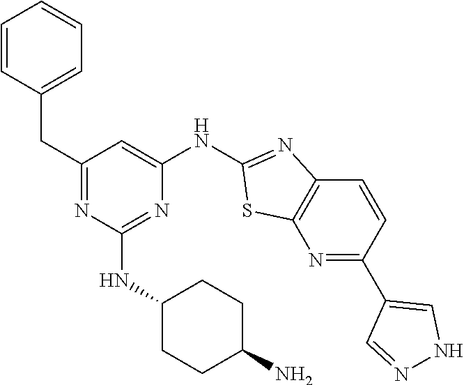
C1=CC(CC2=NC(NC3CCC(N)CC3)=NC(NC3=NC4=C(N=C(C5=CNN=C5)C=C4)S3)=C2)=CC=C1
